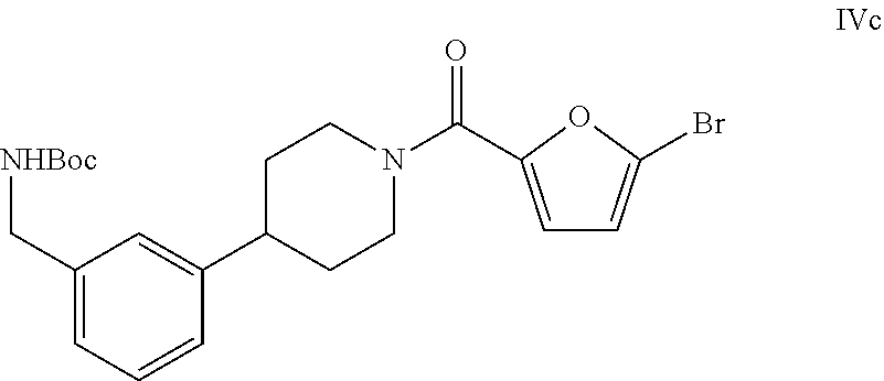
C1(C[NHBoc])=CC=CC(C2CCN(C(=O)C3=CC=C(Br)O3)CC2)=C1
